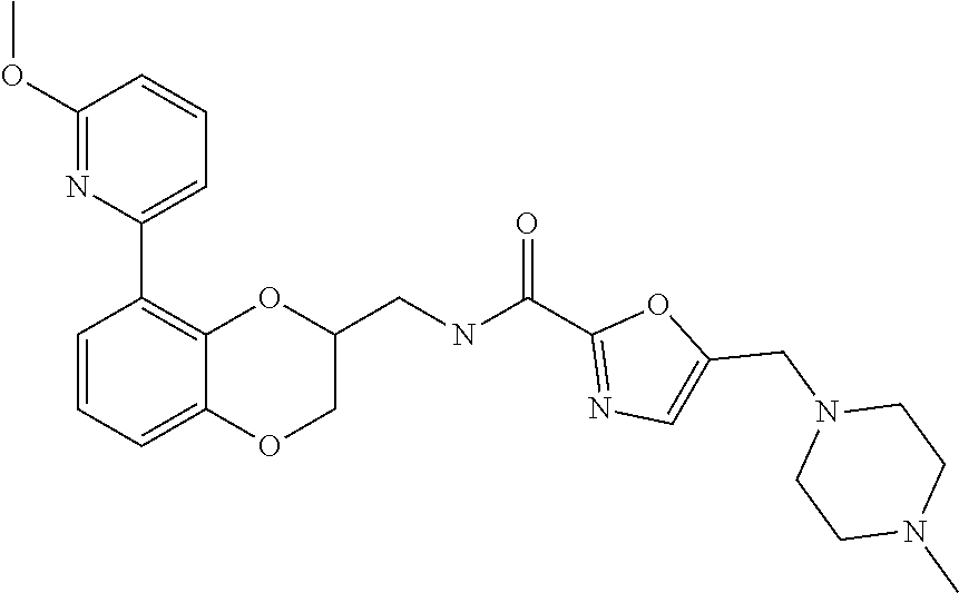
C1(OC)=NC(C2=C3C(=CC=C2)OCC(CNC(C2=NC=C(CN4CCN(C)CC4)O2)=O)O3)=CC=C1
